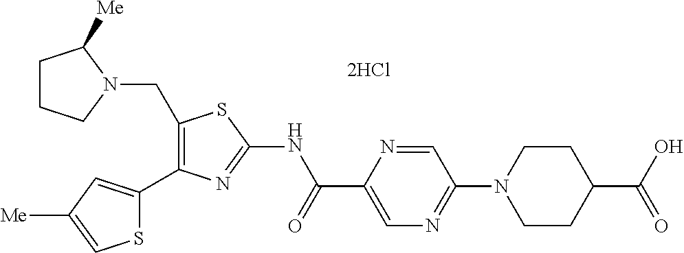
C1(CN2C([Me])CCC2)=C(C2=CC([Me])=CS2)N=C(NC(C2=CN=C(N3CCC(C(O)=O)CC3)C=N2)=O)S1.[2HCl]
